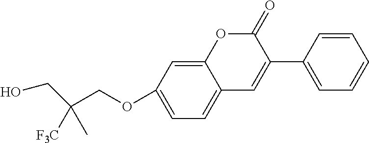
C12=CC(OCC([F3C])(C)CO)=CC=C1C=C(C1=CC=CC=C1)C(=O)O2
